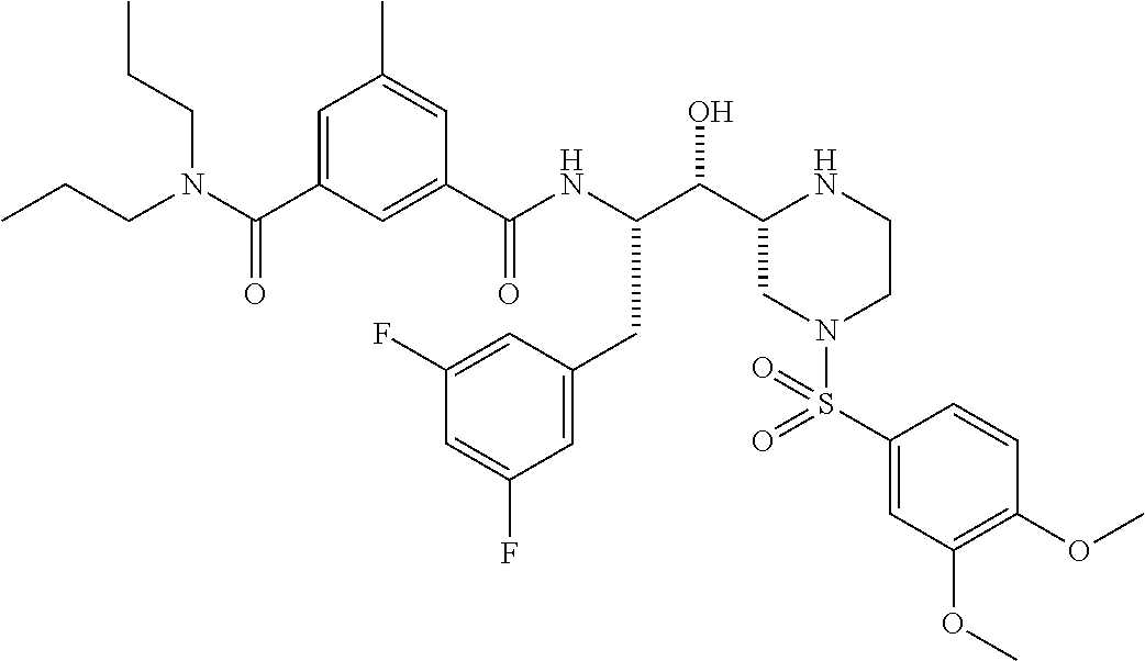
C(C1CN(S(C2=CC(OC)=C(OC)C=C2)(=O)=O)CCN1)(O)C(NC(C1=CC(C(N(CCC)CCC)=O)=CC(C)=C1)=O)CC1=CC(F)=CC(F)=C1
